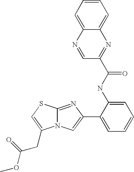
N12C(=NC(C3=CC=CC=C3NC(C3=NC4=CC=CC=C4N=C3)=O)=C1)SC=C2CC(OC)=O
